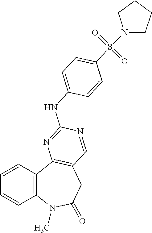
C1=CC2=C(C=C1)C1=C(CC(=O)N2C)C=NC(NC2=CC=C(S(=O)(=O)N3CCCC3)C=C2)=N1
